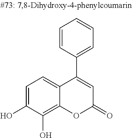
C1=CC(C2=CC(=O)OC3=C(O)C(O)=CC=C23)=CC=C1
